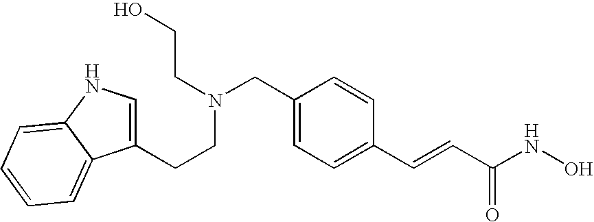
C1(CCN(CC2=CC=C(C=CC(NO)=O)C=C2)CCO)=CNC2=CC=CC=C12
